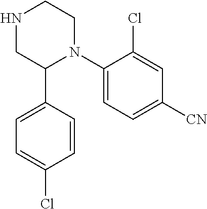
C1(N2CCNCC2C2=CC=C(Cl)C=C2)=CC=C([CN])C=C1Cl
